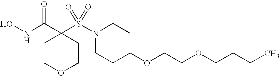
ONC(C1(S(N2CCC(OCCOCCCC)CC2)(=O)=O)CCOCC1)=O
